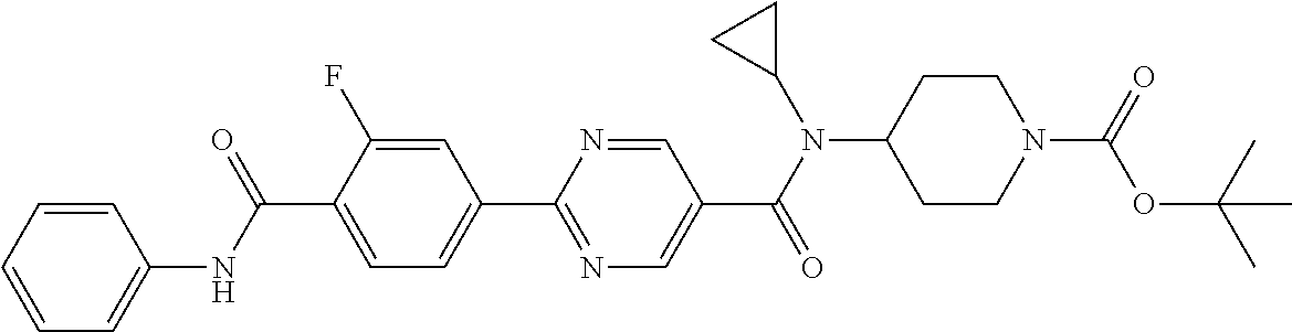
C1(C(NC2=CC=CC=C2)=O)=CC=C(C2=NC=C(C(N(C3CC3)C3CCN(C(=O)OC(C)(C)C)CC3)=O)C=N2)C=C1F
